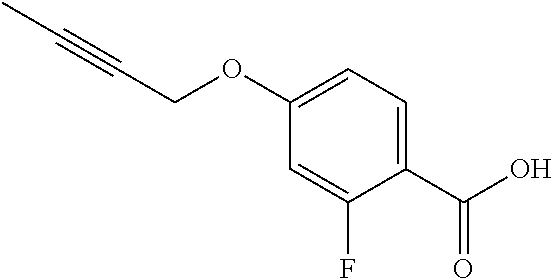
C1=C(F)C(C(O)=O)=CC=C1OCC#CC
